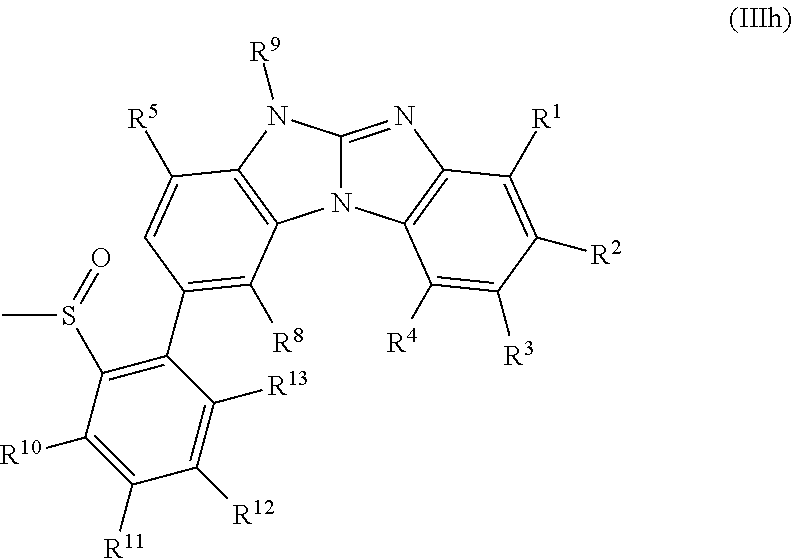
N12C(=NC3=C1C([R4])=C([R3])C([R2])=C3[R1])N([R9])C1=C2C([R8])=C(C2=C(S(=O)C)C([R10])=C([R11])C([R12])=C2[R13])C=C1[R5]
